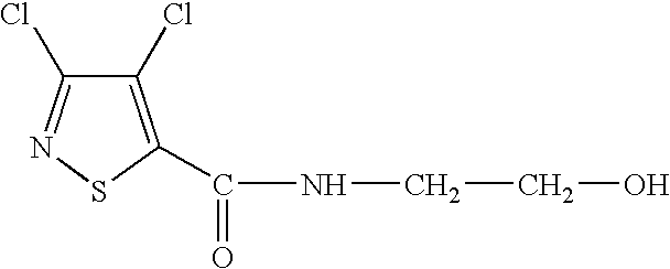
C1(Cl)=C(C(=O)NCCO)SN=C1Cl
